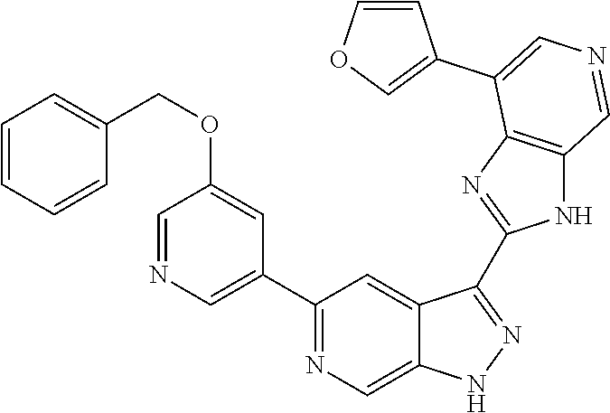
C1(C2=CN=CC(OCC3=CC=CC=C3)=C2)=NC=C2C(=C1)C(C1=NC3=C(N1)C=NC=C3C1=COC=C1)=NN2
